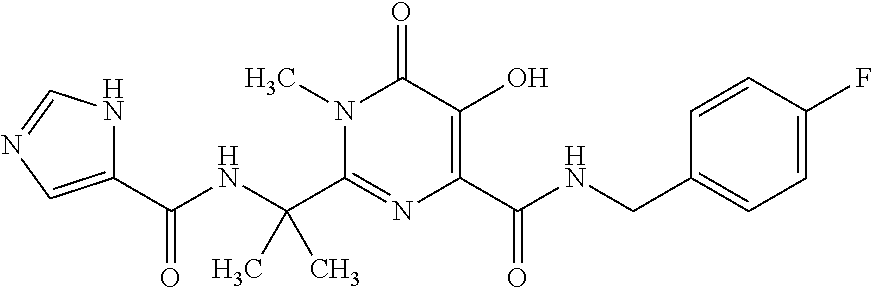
C(C1=NC(C(NCC2=CC=C(F)C=C2)=O)=C(O)C(=O)N1C)(NC(C1=CN=CN1)=O)(C)C
